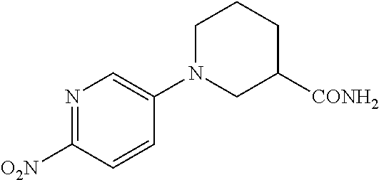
C1N(C2=CN=C([O2N])C=C2)CC([CONH2])CC1
